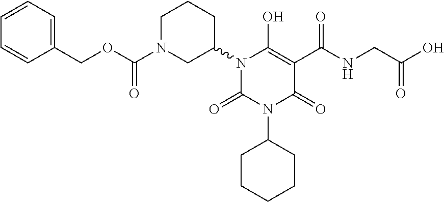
C1N(C(OCC2=CC=CC=C2)=O)CC(N2C(=O)N(C3CCCCC3)C(=O)C(C(NCC(O)=O)=O)=C2O)CC1
